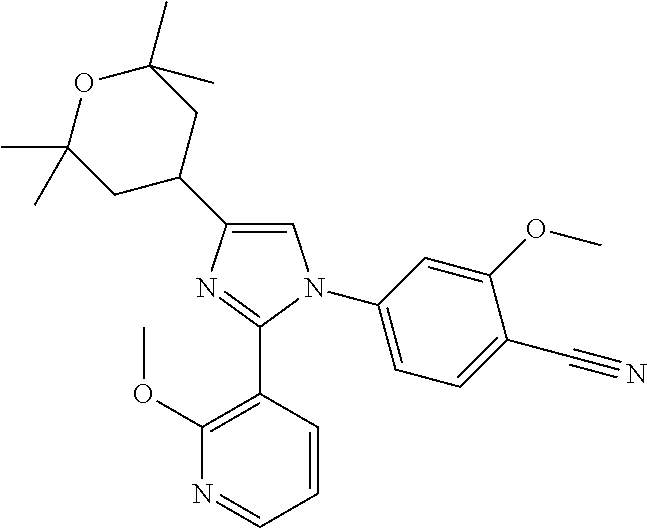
C1(C2CC(C)(C)OC(C)(C)C2)=CN(C2=CC=C(C#N)C(OC)=C2)C(C2=C(OC)N=CC=C2)=N1
